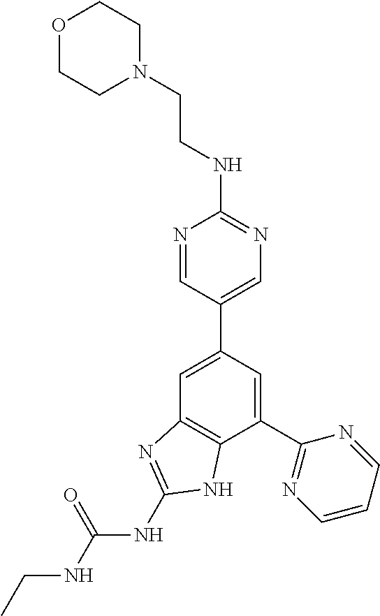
C1(C2=NC=CC=N2)=CC(C2=CN=C(NCCN3CCOCC3)N=C2)=CC2=C1NC(NC(NCC)=O)=N2
